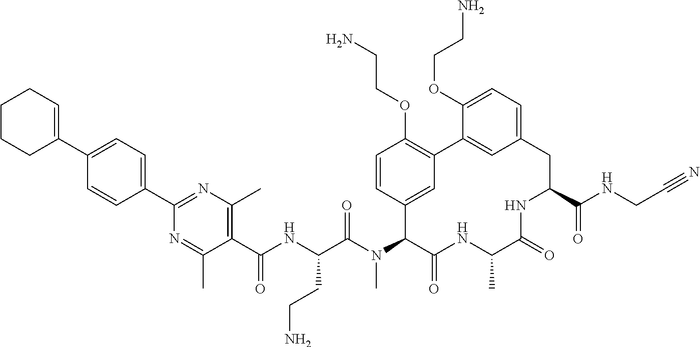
C1=CC(C2=NC(C)=C(C(NC(C(N(C3C(=O)NC(C)C(=O)NC(C(NCC#N)=O)CC4=CC=C(OCCN)C(=C4)C4=C(OCCN)C=CC3=C4)C)=O)CCN)=O)C(C)=N2)=CC=C1C1=CCCCC1
